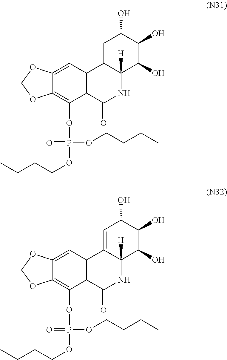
C1C2C([H])(C(O)C(O)C1O)NC(=O)C1C2C=C2C(=C1OP(OCCCC)(OCCCC)=O)OCO2.C1=C2C([H])(C(O)C(O)C1O)NC(=O)C1C2C=C2C(=C1OP(OCCCC)(OCCCC)=O)OCO2
